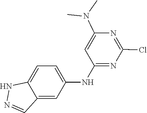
C1=C2C(=CC(NC3=NC(Cl)=NC(N(C)C)=C3)=C1)C=NN2
